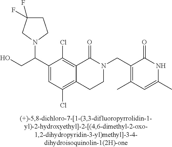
OCC(C1=CC(Cl)=C2C(=C1Cl)C(=O)N(CC1=C(C)C=C(C)NC1=O)CC2)N1CC(F)(F)CC1
